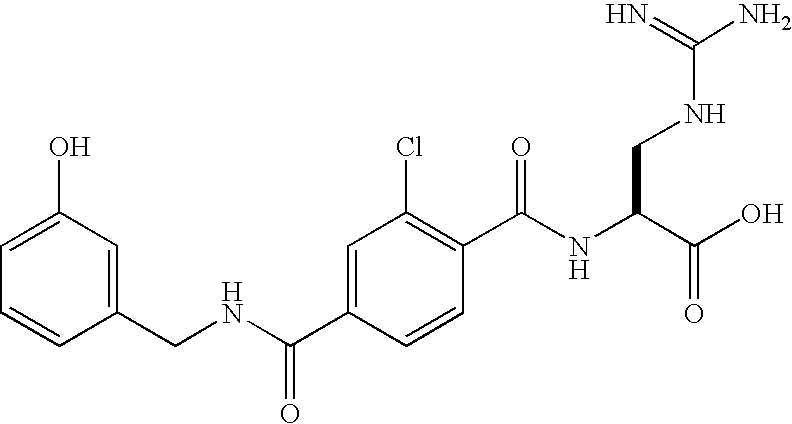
C1(O)=CC=CC(CNC(C2=CC(Cl)=C(C(NC(C(O)=O)CNC(=N)N)=O)C=C2)=O)=C1
